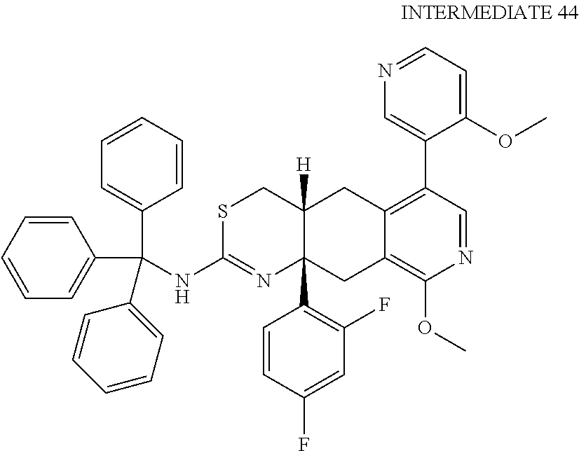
S1C(NC(C2=CC=CC=C2)(C2=CC=CC=C2)C2=CC=CC=C2)=NC2(C3=C(F)C=C(F)C=C3)C([H])(C1)CC1=C(C3=CN=CC=C3OC)C=NC(OC)=C1C2
